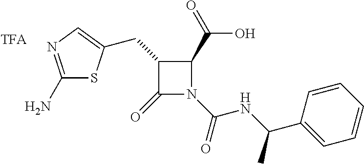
C1(N)=NC=C(CC2C(=O)N(C(=O)NC(C3=CC=CC=C3)C)C2C(=O)O)S1
